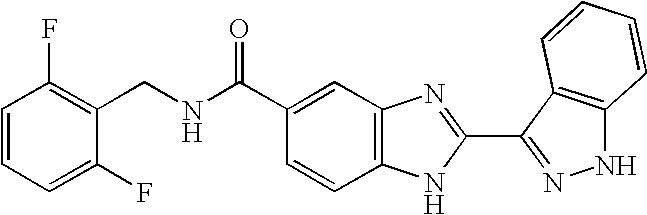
C1(C(NCC2=C(F)C=CC=C2F)=O)=CC2=C(C=C1)NC(C1=NNC3=C1C=CC=C3)=N2
